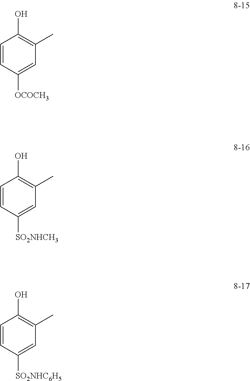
C1(O)=C(C)C=C([OCOCH3])C=C1.C1(O)=C(C)C=C([SO2NHCH3])C=C1.C1(O)=C(C)C=C([SO2NHC6H5])C=C1
